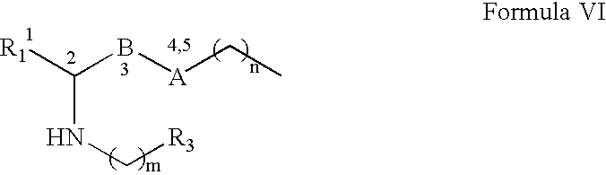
C(NC[R3])(B[A]CC)[R1]
